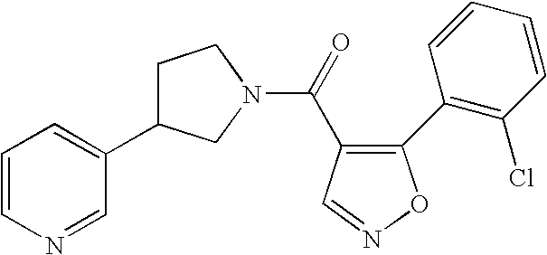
C1(C2=CC=CN=C2)CN(C(=O)C2=C(C3=C(Cl)C=CC=C3)ON=C2)CC1
